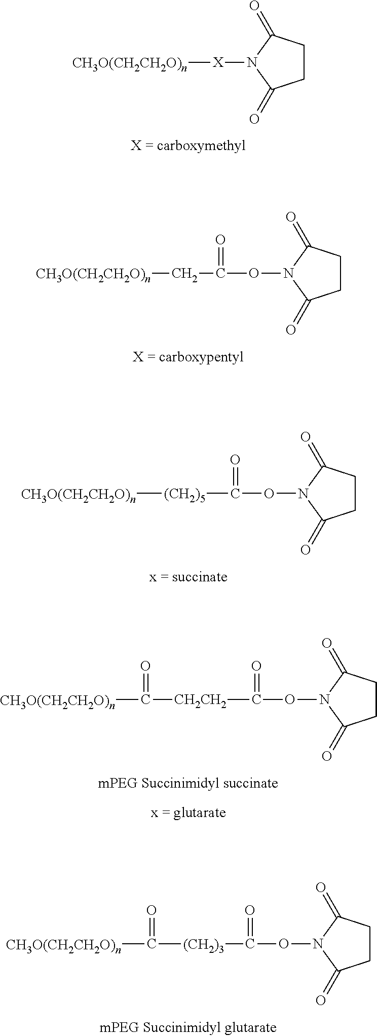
C1CC(=O)N([X][CH3O(CH2CH2O)n])C1=O.C1CC(=O)N(OC(C[CH3O(CH2CH2O)n])=O)C1=O.C1CC(=O)N(OC([(CH2)5][CH3O(CH2CH2O)n])=O)C1=O.C1CC(=O)N(OC([CH2CH2]C(=O)[CH3O(CH2CH2O)n])=O)C1=O.C1CC(=O)N(OC(=O)[(CH2)3]C(=O)[CH3O(CH2CH2O)n])C1=O
